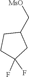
[MsO]CC1CCC(F)(F)C1
